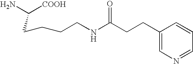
C(C([COOH])N)CCCNC(CCC1=CN=CC=C1)=O
